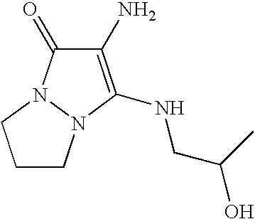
C1(N)=C(NCC(O)C)N2N(C1=O)CCC2
